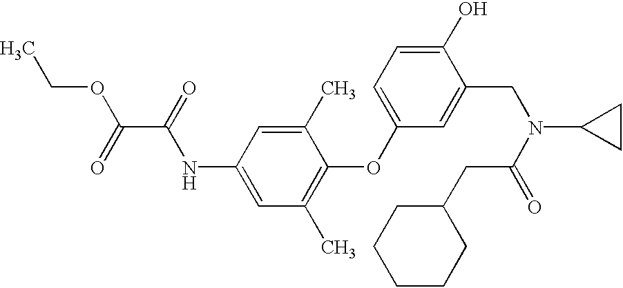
CCOC(C(NC1=CC(C)=C(OC2=CC=C(O)C(CN(C(CC3CCCCC3)=O)C3CC3)=C2)C(C)=C1)=O)=O
